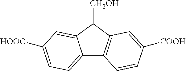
C12=CC=C([HOOC])C=C1C([CH2OH])C1=C2C=CC([COOH])=C1
